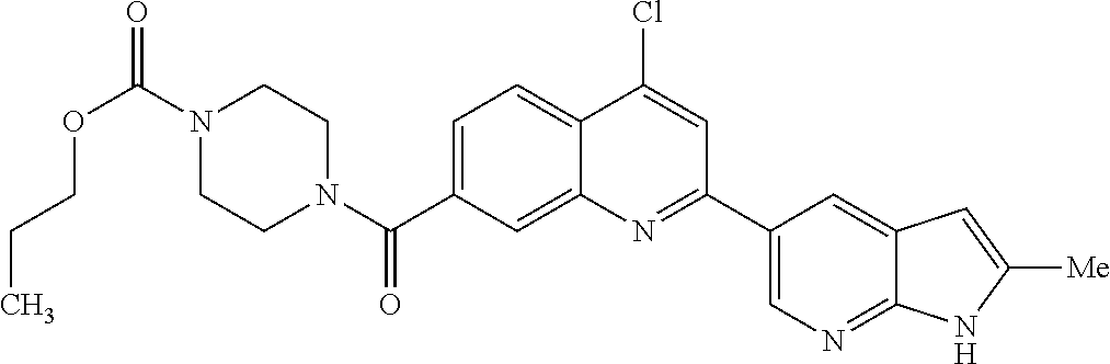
N1(C(OCCC)=O)CCN(C(=O)C2=CC=C3C(=C2)N=C(C2=CN=C4C(=C2)C=C([Me])N4)C=C3Cl)CC1
